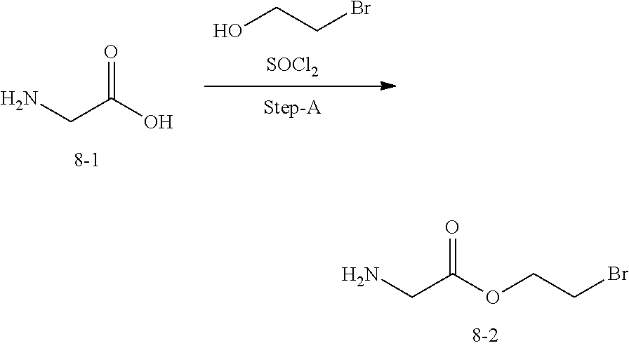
[SOCl2].OCCBr.NCC(O)=O.NCC(=O)OCCBr
